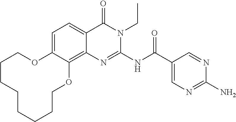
C1=C2C(=C3C(=C1)C(=O)N(CC)C(NC(=O)C1=CN=C(N)N=C1)=N3)OCCCCCCCCO2
